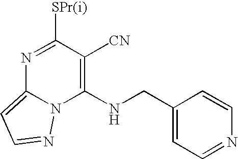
N1=C([SPr(i)])C([CN])=C(NCC2=CC=NC=C2)N2C1=CC=N2
